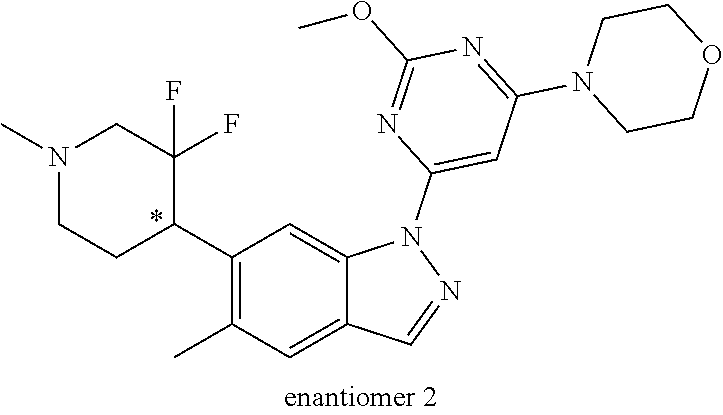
C1(C2C(F)(F)CN(C)CC2)=C(C)C=C2C(=C1)N(C1=CC(N3CCOCC3)=NC(OC)=N1)N=C2
